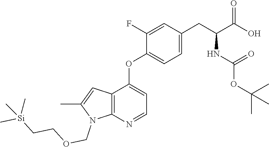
C1(F)=CC(CC(C(O)=O)NC(OC(C)(C)C)=O)=CC=C1OC1=CC=NC2=C1C=C(C)N2COCC[Si](C)(C)C
